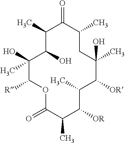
C1(C)C(O)C(C)(O)C([R])OC(=O)C(C)C([OR])C(C)C([OR])C(C)(O)CC(C)C1=O
